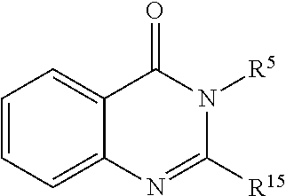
C1=CC=C2C(=C1)C(=O)N([R5])C([R15])=N2
